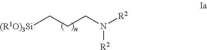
[(R1O)3Si]CCCN([R2])[R2]
